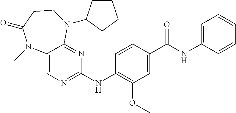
C12=CN=C(NC3=C(OC)C=C(C(NC4=CC=CC=C4)=O)C=C3)N=C1N(C1CCCC1)CCC(=O)N2C
